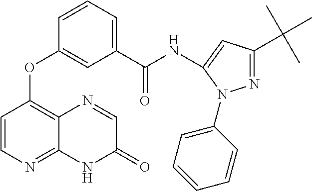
C1=C(C(NC2=CC(C(C)(C)C)=NN2C2=CC=CC=C2)=O)C=C(OC2=C3C(=NC=C2)NC(=O)C=N3)C=C1
